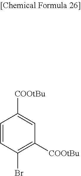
C1=CC(Br)=C([COOtBu])C=C1[COOtBu]
